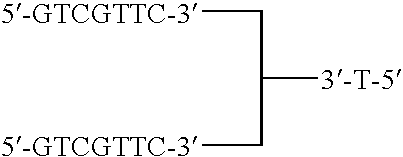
[5-GTCGTTC-3]CC([3-T-5])C[5-GTCGTTC-3]
